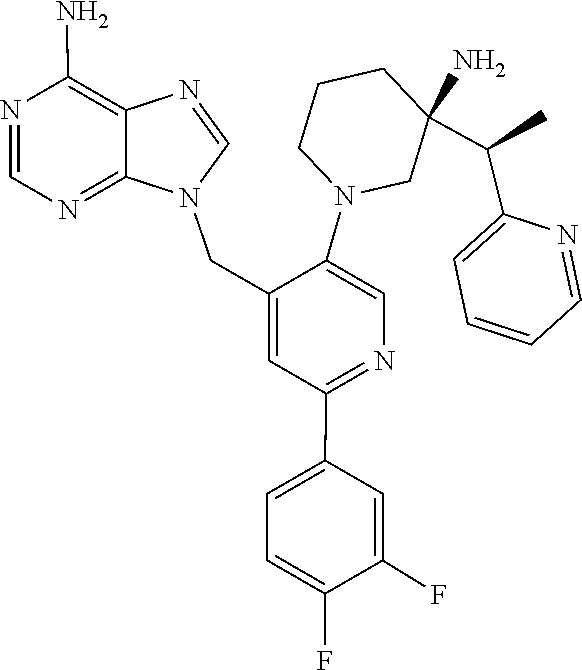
C1=NC(C(C2(N)CN(C3=CN=C(C4=CC=C(F)C(F)=C4)C=C3CN3C=NC4=C(N)N=CN=C34)CCC2)C)=CC=C1
